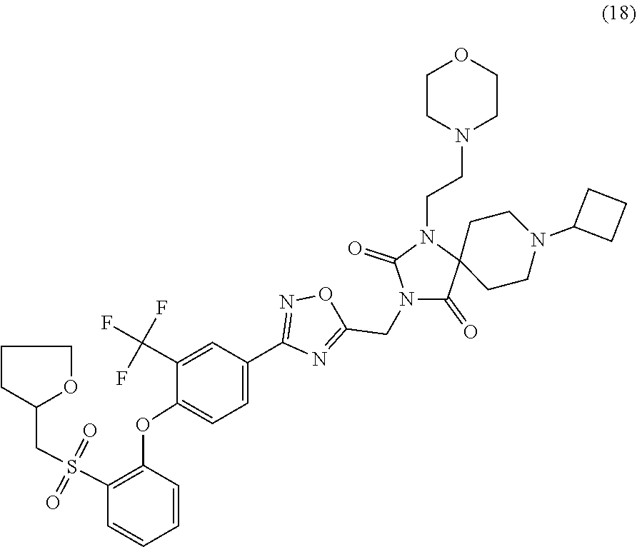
C1(C2=CC=C(OC3=C(S(=O)(=O)CC4CCCO4)C=CC=C3)C(C(F)(F)F)=C2)=NOC(CN2C(=O)C3(CCN(C4CCC4)CC3)N(CCN3CCOCC3)C2=O)=N1
